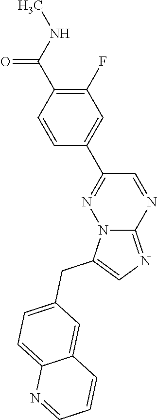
CNC(C1=C(F)C=C(C2=NN3C(=NC=C3CC3=CC=C4C(=C3)C=CC=N4)N=C2)C=C1)=O
